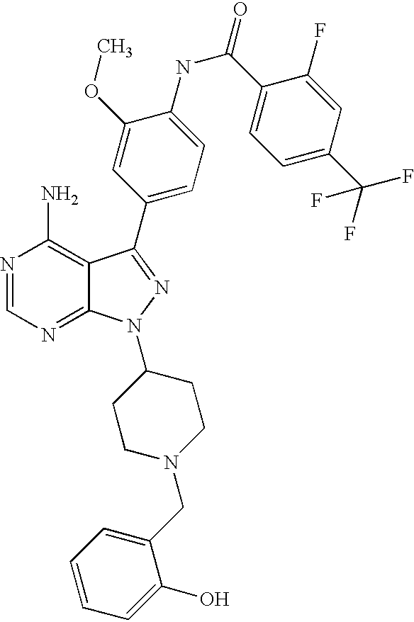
N1=CN=C2C(=C1N)C(C1=CC=C(NC(C3=CC=C(C(F)(F)F)C=C3F)=O)C(OC)=C1)=NN2C1CCN(CC2=CC=CC=C2O)CC1
